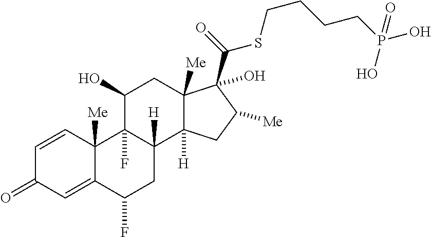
C12([Me])C(=CC(=O)C=C1)C(F)CC1([H])C2(F)C(O)CC2([Me])C1([H])CC([Me])C2(C(=O)SCCCCP(=O)(O)O)O
